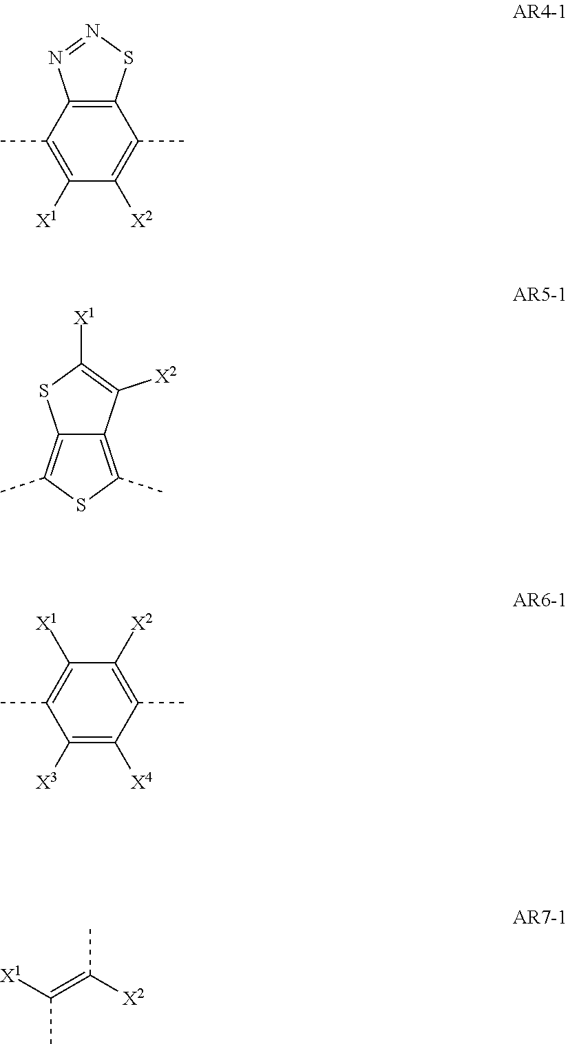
C12=C(SN=N1)C(C)=C([X2])C([X1])=C2C.C12=C(C)SC(C)=C1C([X2])=C([X1])S2.C1([X3])=C([X4])C(C)=C([X2])C([X1])=C1C.[X1]C(=C([X2])C)C
